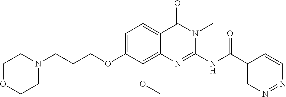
C1=C(OCCCN2CCOCC2)C(OC)=C2C(=C1)C(=O)N(C)C(NC(C1=CN=NC=C1)=O)=N2
